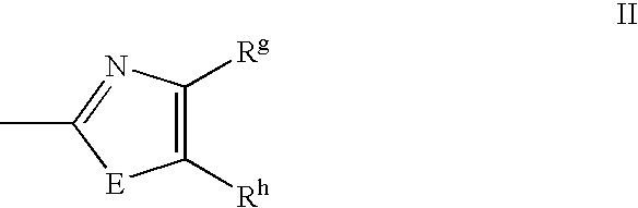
C1([Rh])=C([Rg])N=C(C)[E]1
